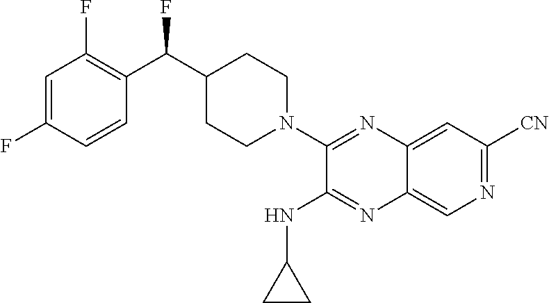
C1=C(F)C=CC(C(C2CCN(C3=NC4=CC([CN])=NC=C4N=C3NC3CC3)CC2)F)=C1F
